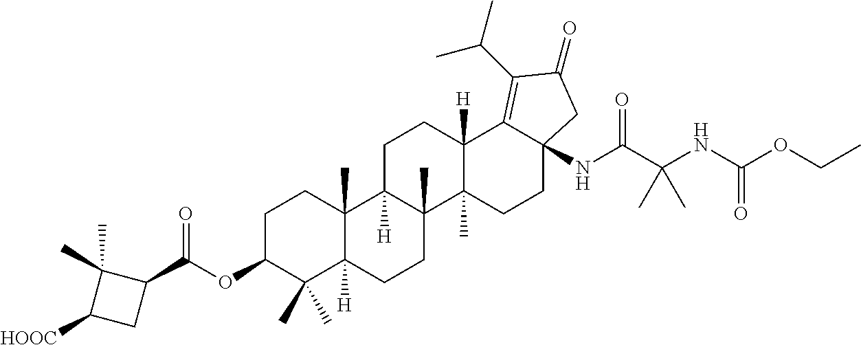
C1C2([H])C(C)(C3(C)C([H])(C1)C1=C(C(C)C)C(=O)CC1(NC(C(NC(OCC)=O)(C)C)=O)CC3)CCC1([H])C2(C)CCC(OC(C2C(C)(C)C([HOOC])C2)=O)C1(C)C
